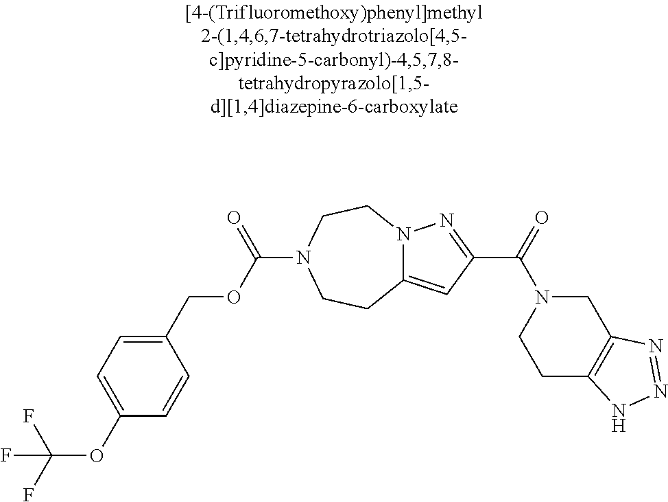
O(C(F)(F)F)C1=CC=C(COC(=O)N2CCN3C(=CC(C(=O)N4CCC5=C(C4)N=NN5)=N3)CC2)C=C1
